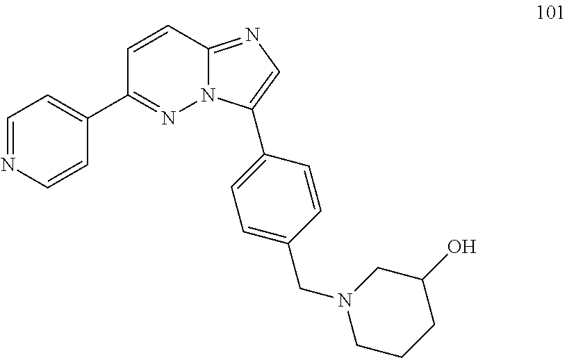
C1(C2=NN3C(=NC=C3C3=CC=C(CN4CCCC(O)C4)C=C3)C=C2)=CC=NC=C1
